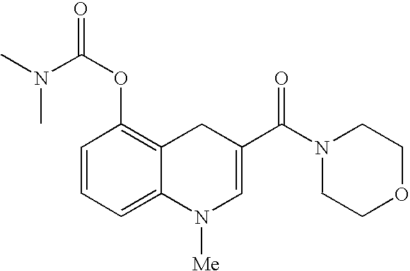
C1=CC=C2C(=C1OC(N(C)C)=O)CC(C(N1CCOCC1)=O)=CN2[Me]
